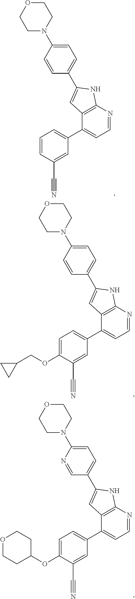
C1=CC(C#N)=CC(C2=CC=NC3=C2C=C(C2=CC=C(N4CCOCC4)C=C2)N3)=C1.C1=C(OCC2CC2)C(C#N)=CC(C2=CC=NC3=C2C=C(C2=CC=C(N4CCOCC4)C=C2)N3)=C1.C1=C(OC2CCOCC2)C(C#N)=CC(C2=CC=NC3=C2C=C(C2=CC=C(N4CCOCC4)N=C2)N3)=C1
